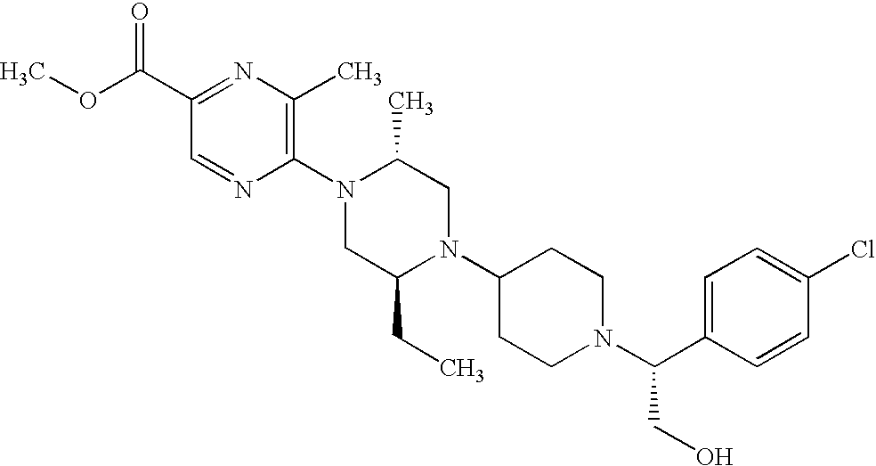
C1(C(OC)=O)=NC(C)=C(N2CC(CC)N(C3CCN(C(C4=CC=C(Cl)C=C4)CO)CC3)CC2C)N=C1
